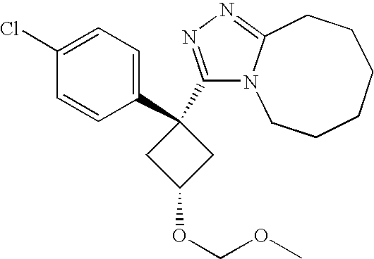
C1(C2(C3=CC=C(Cl)C=C3)CC(OCOC)C2)=NN=C2N1CCCCCC2
